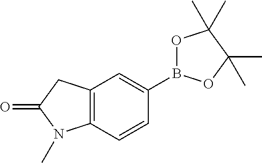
C12=C(C=CC(B3OC(C)(C)C(C)(C)O3)=C1)N(C)C(=O)C2
